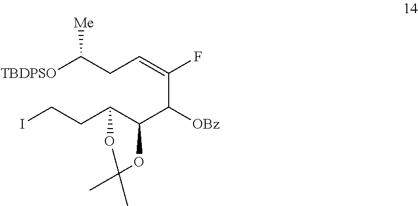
[TBDPSO]C(CC=C(F)C([OBz])C1C(CCI)OC(C)(C)O1)[Me]
